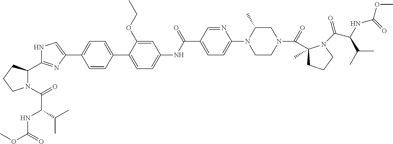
C1=CC(C2=CC=C(NC(C3=CC=C(N4CCN(C(=O)C5(C)CCCN5C(C(C(C)C)NC(OC)=O)=O)CC4C)N=C3)=O)C=C2OCC)=CC=C1C1=CNC(C2N(C(=O)C(NC(OC)=O)C(C)C)CCC2)=N1
